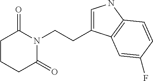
C1CCC(=O)N(CCC2=CNC3=C2C=C(F)C=C3)C1=O
